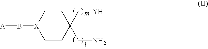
B([X]1CCC(CN)(C[Y])CC1)[A]
